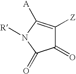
C1(=O)C([Z])=C([A])N([R])C1=O
